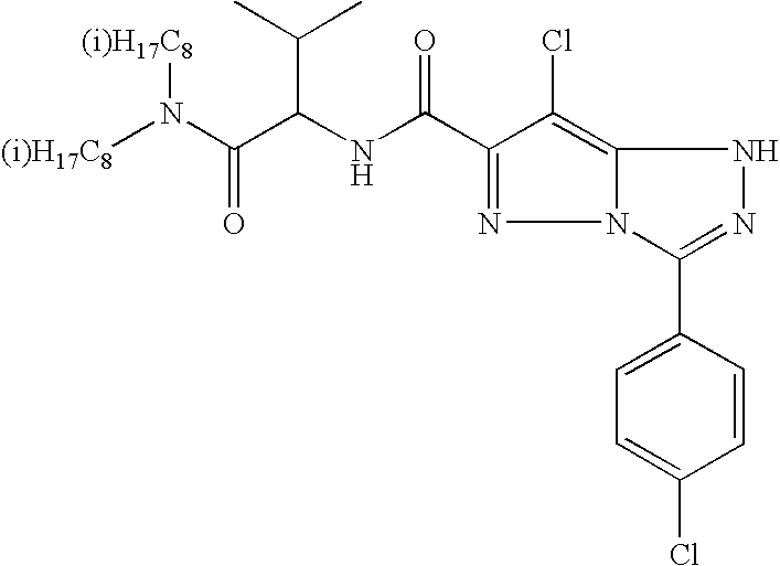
C1(Cl)=C2N(N=C1C(NC(C(=O)N([(i)H17C8])[(i)H17C8])C(C)C)=O)C(C1=CC=C(Cl)C=C1)=NN2
